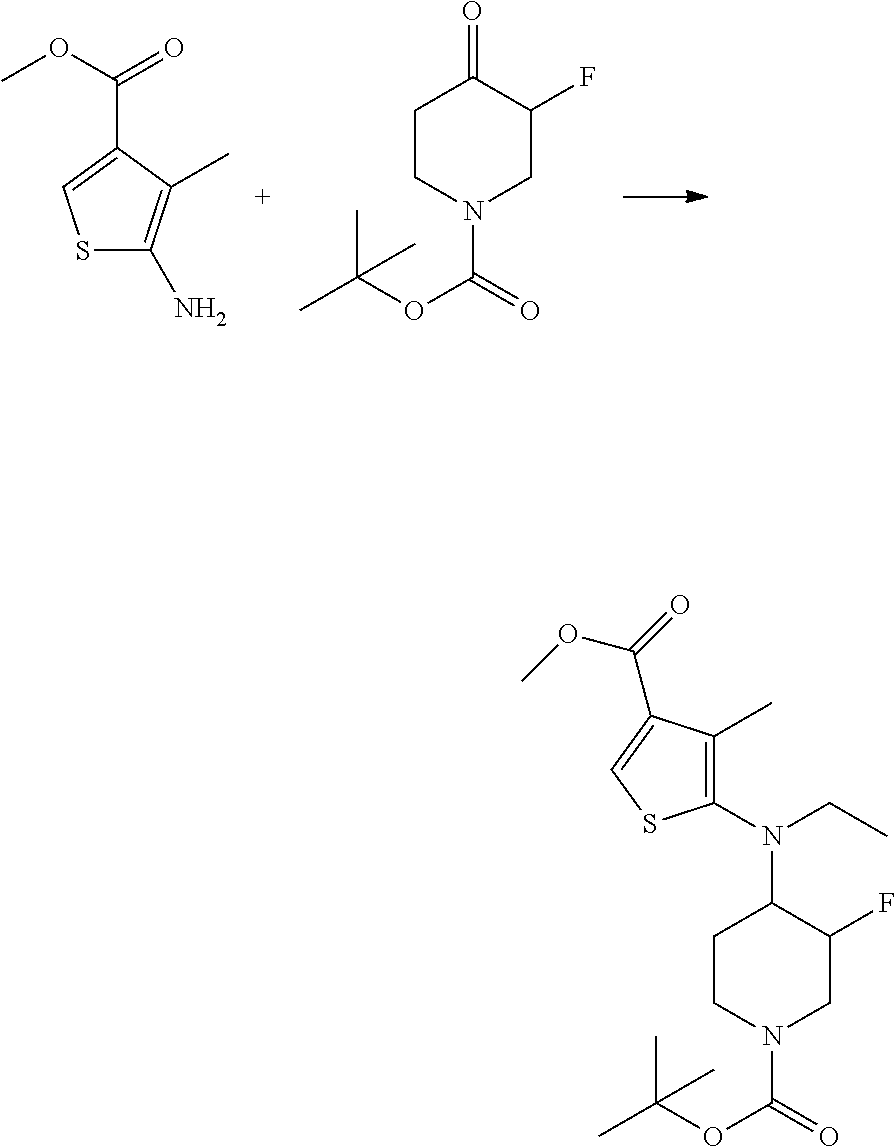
S1C(N)=C(C)C(C(OC)=O)=C1.C1CN(C(=O)OC(C)(C)C)CC(F)C1=O.C1CN(C(=O)OC(C)(C)C)CC(F)C1N(C1=C(C)C(C(=O)OC)=CS1)CC
